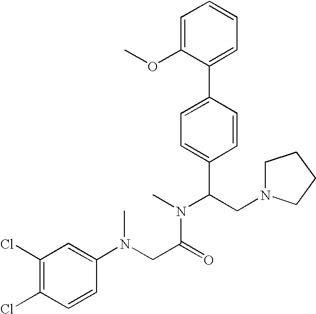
C1=C(OC)C(C2=CC=C(C(CN3CCCC3)N(C)C(CN(C3=CC(Cl)=C(Cl)C=C3)C)=O)C=C2)=CC=C1
